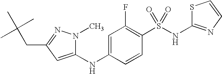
C(C(C)(C)C)C1=NN(C)C(NC2=CC(F)=C(S(NC3=NC=CS3)(=O)=O)C=C2)=C1
